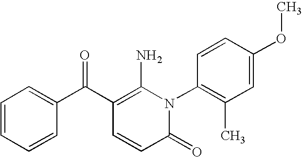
C1(=O)N(C2=C(C)C=C(OC)C=C2)C(N)=C(C(C2=CC=CC=C2)=O)C=C1
